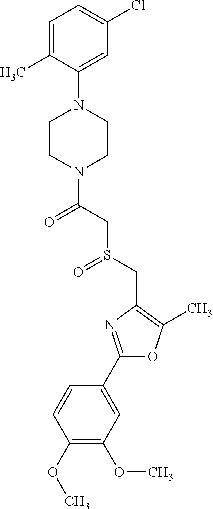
C1(C2=NC(CS(=O)CC(=O)N3CCN(C4=CC(Cl)=CC=C4C)CC3)=C(C)O2)=CC(OC)=C(OC)C=C1
